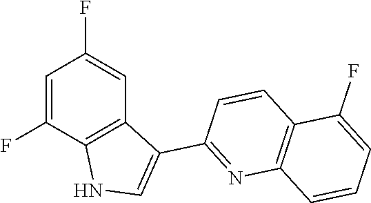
C1=C(F)C2=C(C=C1F)C(C1=NC3=C(C=C1)C(F)=CC=C3)=CN2
